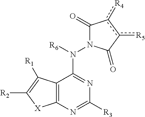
C12=C(N=C([R3])N=C1N([R6])N1C(=O)c([R4])c([R5])C1=O)[X]C([R2])=C2[R1]
